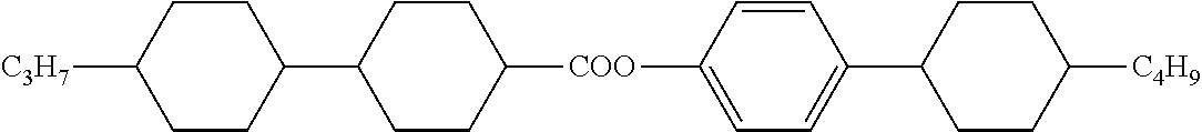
C1CC(C2CCC([COO]C3=CC=C(C4CCC([C4H9])CC4)C=C3)CC2)CCC1[C3H7]
